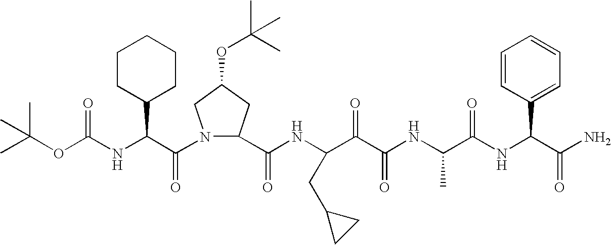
C(NC(C(N1C(C(NC(C(C(NC(C(NC(C(N)=O)C2=CC=CC=C2)=O)C)=O)=O)CC2CC2)=O)CC(OC(C)(C)C)C1)=O)C1CCCCC1)(=O)OC(C)(C)C
